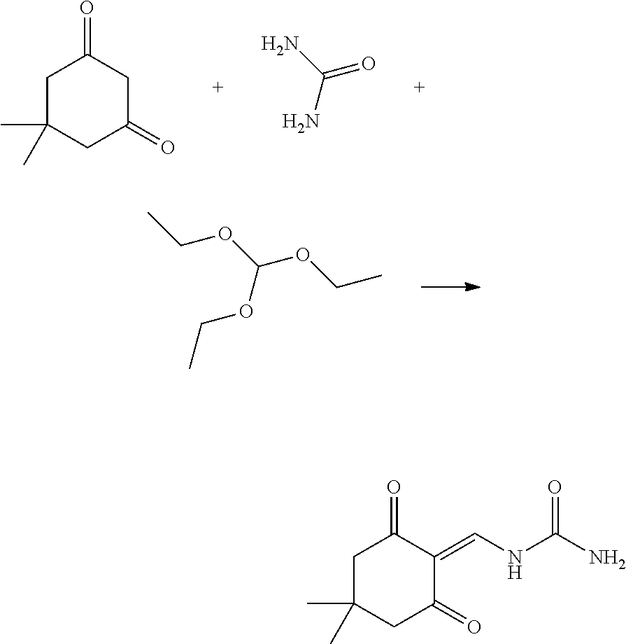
C1C(C)(C)CC(=O)CC1=O.C(N)(N)=O.CCOC(OCC)OCC.C1C(C)(C)CC(=O)C(=CNC(N)=O)C1=O
